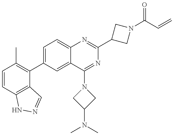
C1=CC2=C(C(C3=CC=C4C(=C3)C(N3CC(N(C)C)C3)=NC(C3CN(C(C=C)=O)C3)=N4)=C1C)C=NN2
